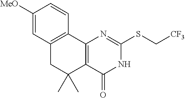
C1([MeO])=CC2=C(C=C1)C1=C(C(C)(C)C2)C(=O)NC(SC[CF3])=N1
